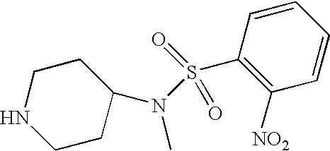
C1=CC=CC([NO2])=C1S(N(C1CCNCC1)C)(=O)=O
